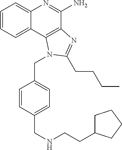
C1=CC=C2C(=C1)N=C(N)C1=C2N(CC2=CC=C(CNCCC3CCCC3)C=C2)C(CCCC)=N1
